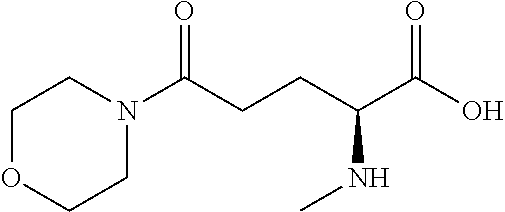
C1COCCN1C(CCC(NC)C(=O)O)=O
